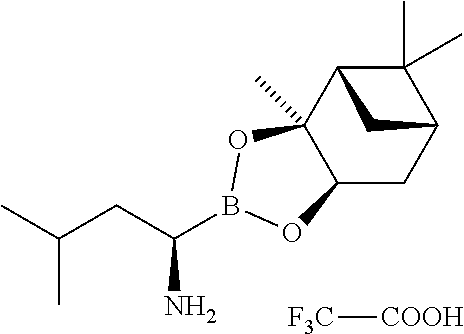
CC(CC(B1OC2C(C)(O1)C1C(C)(C)C(C2)C1)N)C.[F3C][COOH]
